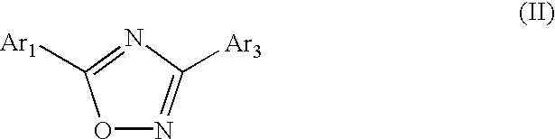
O1N=C([Ar3])N=C1[Ar1]
